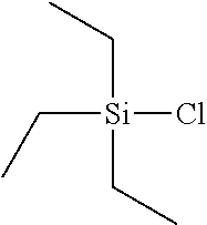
[Si](CC)(CC)(CC)Cl
